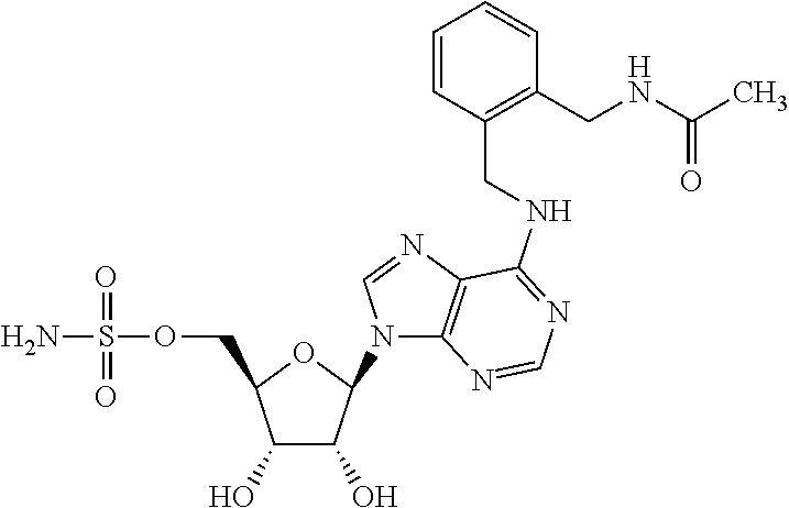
C1(O)C(O)C(N2C3=C(N=C2)C(NCC2=C(CNC(C)=O)C=CC=C2)=NC=N3)OC1COS(N)(=O)=O
